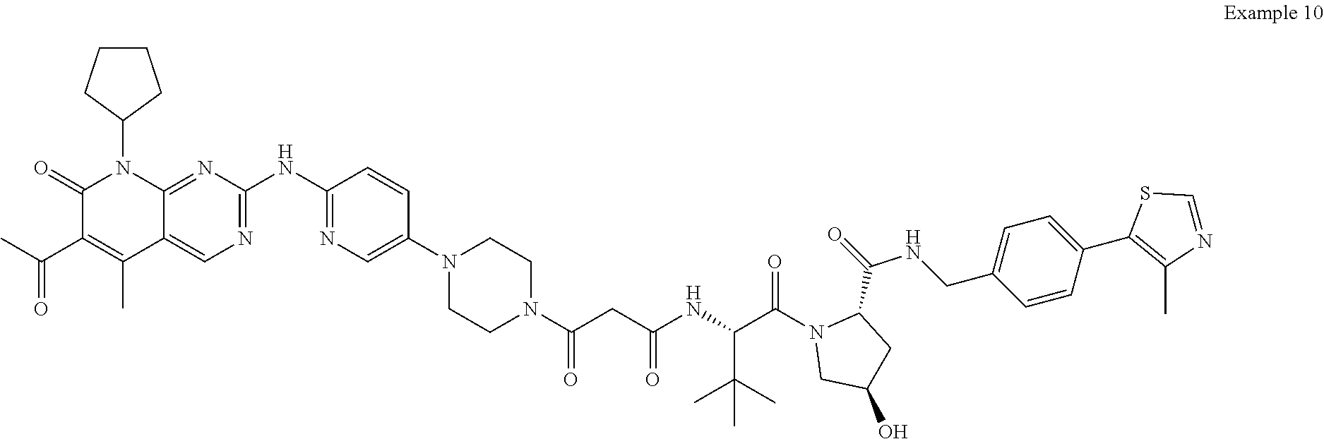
N1(C2=CN=C(NC3=NC=C4C(=N3)N(C3CCCC3)C(=O)C(C(=O)C)=C4C)C=C2)CCN(C(CC(=O)NC(C(C)(C)C)C(N2C(C(=O)NCC3=CC=C(C4=C(C)N=CS4)C=C3)CC(O)C2)=O)=O)CC1
